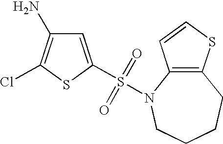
C1=C(S(=O)(=O)N2C3=C(SC=C3)CCCC2)SC(Cl)=C1N
